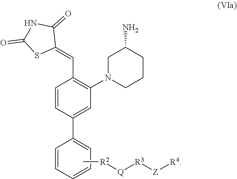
C[R2][Q][R3][Z][R4].C1=CC=CC=C1C1=CC(N2CCCC(N)C2)=C(C=C2C(=O)NC(=O)S2)C=C1
